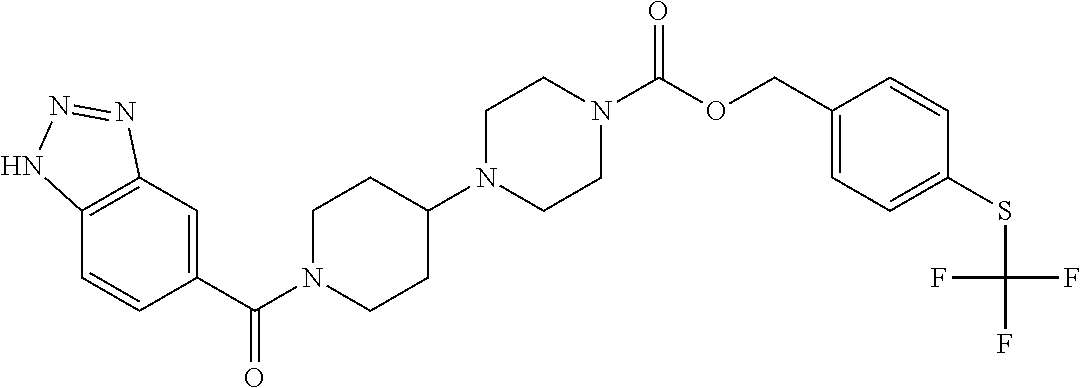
C12=C(C=C(C(N3CCC(N4CCN(C(OCC5=CC=C(SC(F)(F)F)C=C5)=O)CC4)CC3)=O)C=C1)N=NN2
